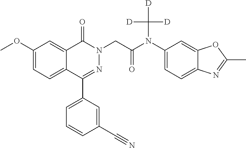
C1(OC)=CC=C2C(=C1)C(=O)N(CC(N(C1=CC=C3C(=C1)OC(C)=N3)C([D])([D])[D])=O)N=C2C1=CC=CC(C#N)=C1
